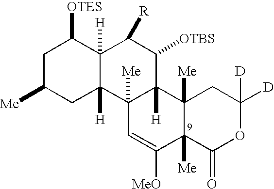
C1C([Me])CC2([H])C([H])(C1[OTES])C([R])C([OTBS])C1([H])C2([Me])C=C([MeO])C2([Me])C1([Me])CC([D])([D])OC2=O
